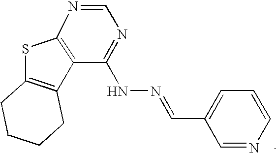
S1C2=C(C3=C1N=CN=C3NN=CC1=CC=CN=C1)CCCC2
